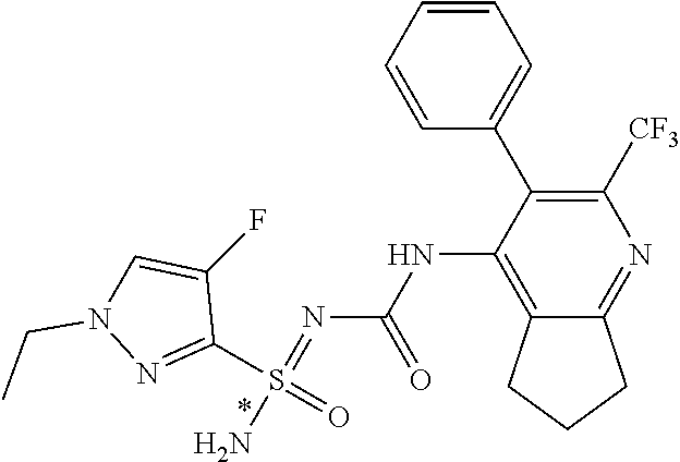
C1([CF3])=C(C2=CC=CC=C2)C(NC(N=S(N)(C2=NN(CC)C=C2F)=O)=O)=C2C(=N1)CCC2
